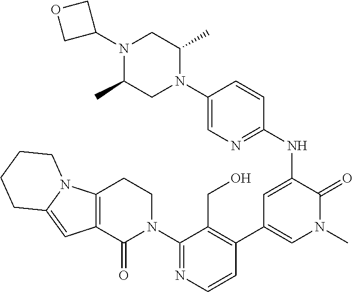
C12=C(C(=O)N(C3=NC=CC(C4=CN(C)C(=O)C(NC5=NC=C(N6C(C)CN(C7COC7)C(C)C6)C=C5)=C4)=C3CO)CC1)C=C1N2CCCC1
